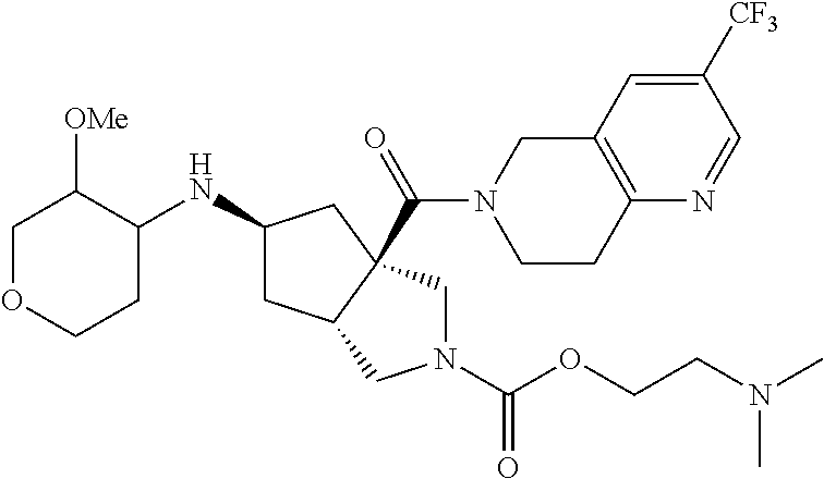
C1OCCC(NC2CC3C(C(N4CCC5=C(C4)C=C([CF3])C=N5)=O)(C2)CN(C(OCCN(C)C)=O)C3)C1[OMe]
